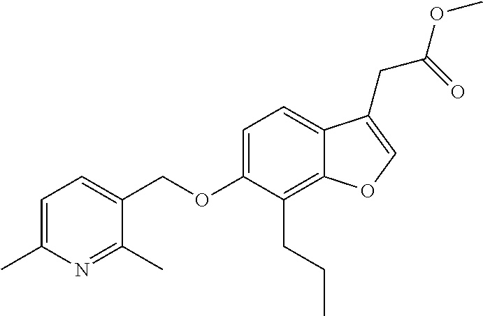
C1=C(C)N=C(C)C(COC2=CC=C3C(=C2CCC)OC=C3CC(=O)OC)=C1
